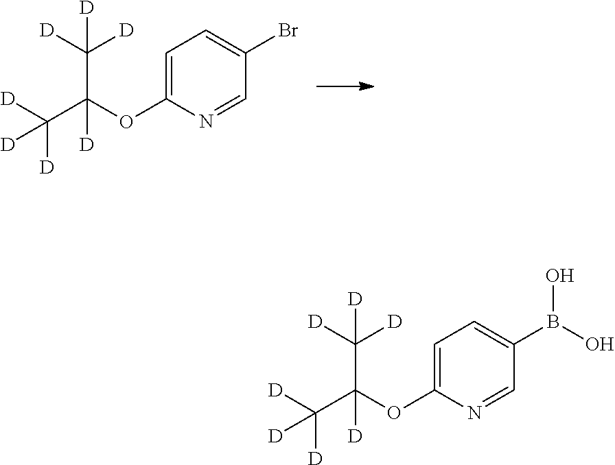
C1=C(OC(C([D])([D])[D])(C([D])([D])[D])[D])N=CC(Br)=C1.C1=C(OC(C([D])([D])[D])(C([D])([D])[D])[D])N=CC(B(O)O)=C1
